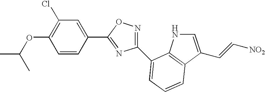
C1(OC(C)C)=C(Cl)C=C(C2=NC(C3=CC=CC4=C3NC=C4C=C[NO2])=NO2)C=C1
